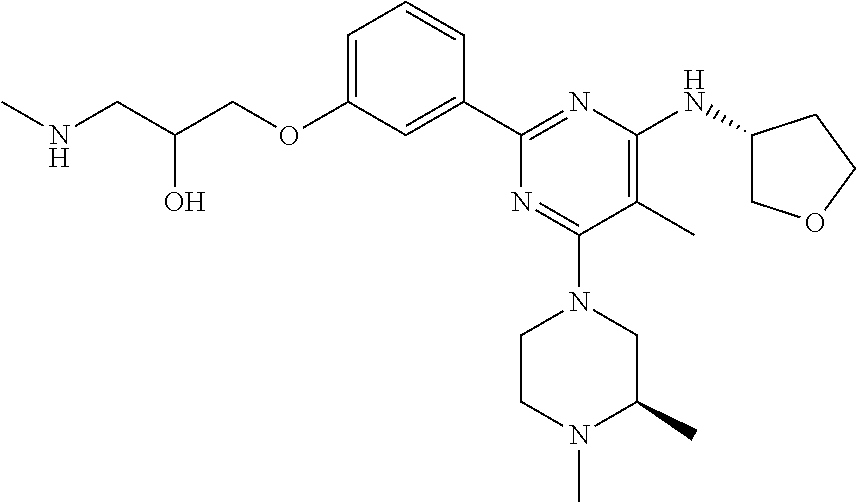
C1=C(OCC(CNC)O)C=C(C2=NC(NC3COCC3)=C(C)C(N3CCN(C)C(C)C3)=N2)C=C1
